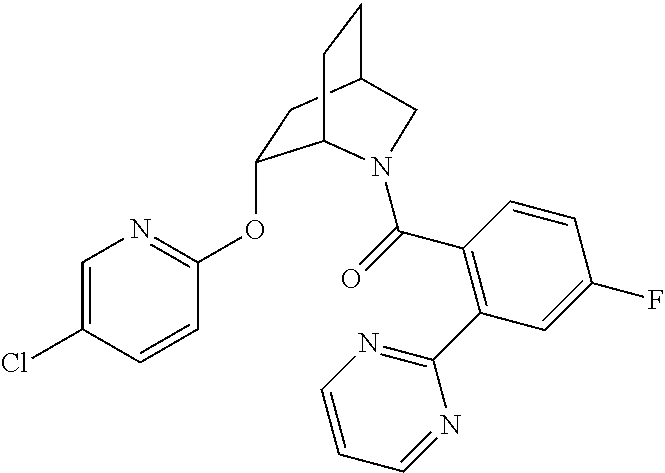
C1=C(Cl)C=CC(OC2CC3CCC2N(C(=O)C2=C(C4=NC=CC=N4)C=C(F)C=C2)C3)=N1
